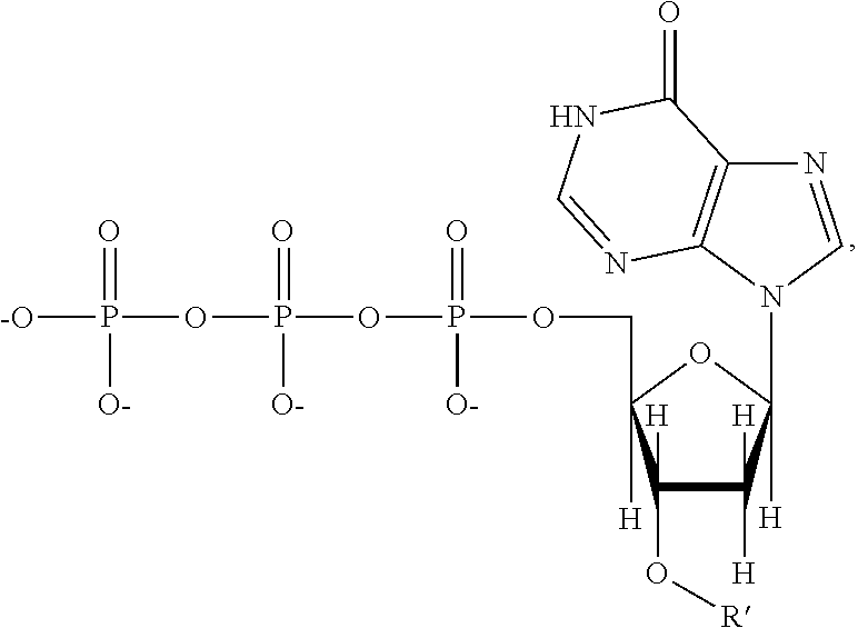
[-O]P(OP(OP(OCC1([H])C([H])(O[R])C([H])([H])C([H])(N2C=NC3=C2N=CNC3=O)O1)(=O)[O-])(=O)[O-])(=O)[O-]
